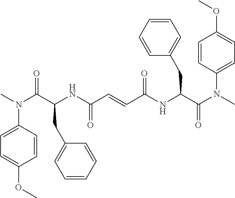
C1=C(N(C)C(C(NC(=O)C=CC(NC(C(N(C)C2=CC=C(OC)C=C2)=O)CC2=CC=CC=C2)=O)CC2=CC=CC=C2)=O)C=CC(OC)=C1
